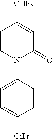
C1=CC([CHF2])=CC(=O)N1C1=CC=C([OiPr])C=C1
